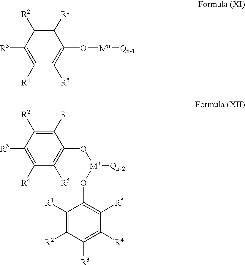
C1([R3])=C([R4])C([R5])=C(O[Mn][Qn-1])C([R1])=C1[R2].C1([R3])=C([R4])C([R5])=C(O[Mn]([Qn-2])OC2=C([R5])C([R4])=C([R3])C([R2])=C2[R1])C([R1])=C1[R2]
